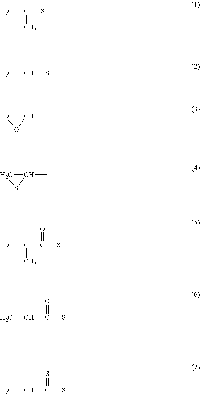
C=C(SC)C.C=CSC.C1C(C)O1.C1C(C)S1.C=C(C(SC)=O)C.C=CC(SC)=O.C=CC(SC)=S
